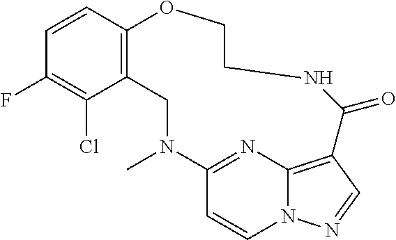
C1=CC2=C(C(Cl)=C1F)CN(C)C1=NC3=C(C=NN3C=C1)C(=O)NCCO2
